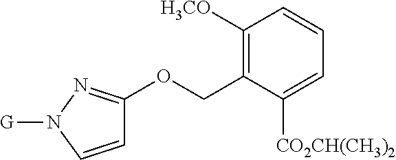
C1([H3CO])=C(COC2=NN([G])C=C2)C([CO2CH(CH3)2])=CC=C1
